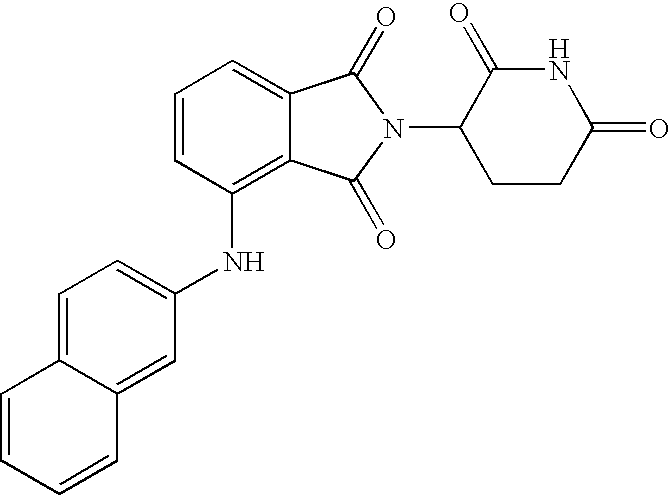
C1=C2C(=CC(NC3=C4C(=CC=C3)C(=O)N(C3CCC(=O)NC3=O)C4=O)=C1)C=CC=C2
